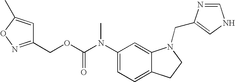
C1(N(C(OCC2=NOC(C)=C2)=O)C)=CC=C2C(=C1)N(CC1=CNC=N1)CC2
